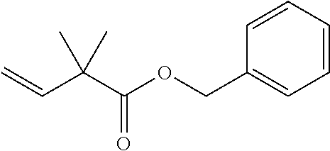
C1=CC=CC(COC(C(C=C)(C)C)=O)=C1
